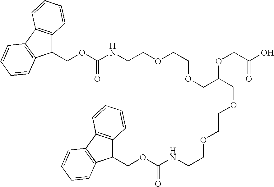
C1(COC(NCCOCCOCC(COCCOCCNC(OCC2C3=C(C4=C2C=CC=C4)C=CC=C3)=O)OCC(O)=O)=O)C2=C(C3=C1C=CC=C3)C=CC=C2
